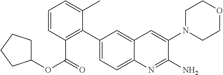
C1=CC(C(OC2CCCC2)=O)=C(C2=CC=C3C(=C2)C=C(N2CCOCC2)C(N)=N3)C(C)=C1
